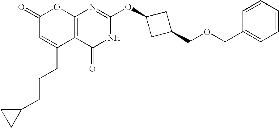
C12=C(C(=O)NC(OC3CC(COCC4=CC=CC=C4)C3)=N1)C(CCCC1CC1)=CC(=O)O2
